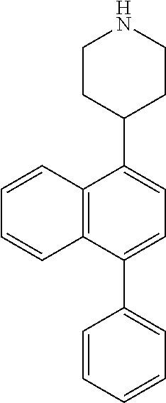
C1=C(C2CCNCC2)C2=C(C=CC=C2)C(C2=CC=CC=C2)=C1
